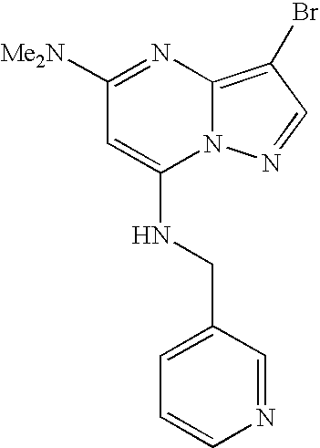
[Me2N]C1=NC2=C(Br)C=NN2C(NCC2=CC=CN=C2)=C1
